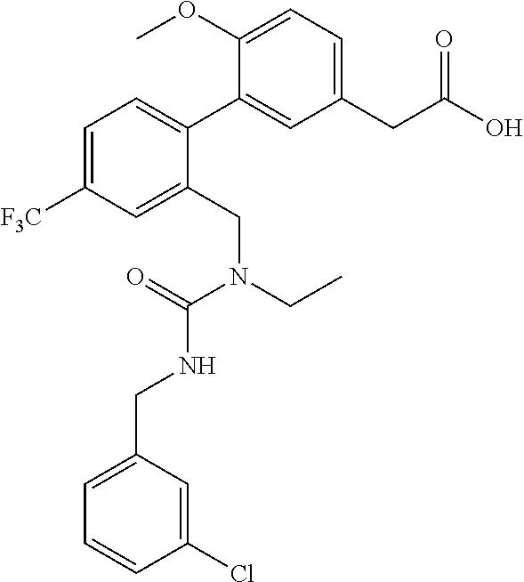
COC1=CC=C(CC(O)=O)C=C1C1=CC=C([F3C])C=C1CN(CC)C(=O)NCC1=CC=CC(Cl)=C1
